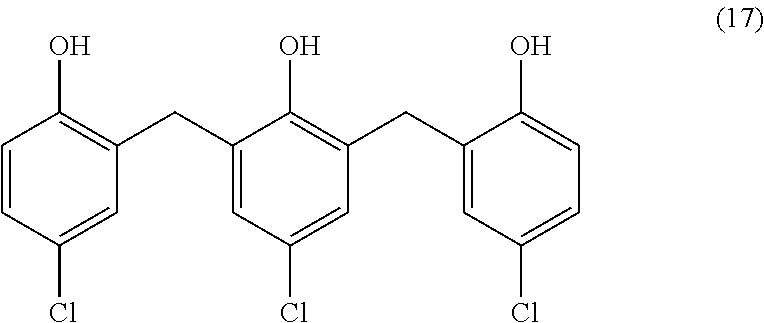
C1=CC(Cl)=CC(CC2=CC(Cl)=CC(CC3=CC(Cl)=CC=C3O)=C2O)=C1O
